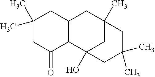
C1(C)(C)CC(=O)C2=C(C1)CC1(C)CC2(O)CC(C)(C)C1
